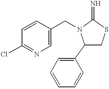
C1=CC(CN2C(C3=CC=CC=C3)CSC2=N)=CN=C1Cl
